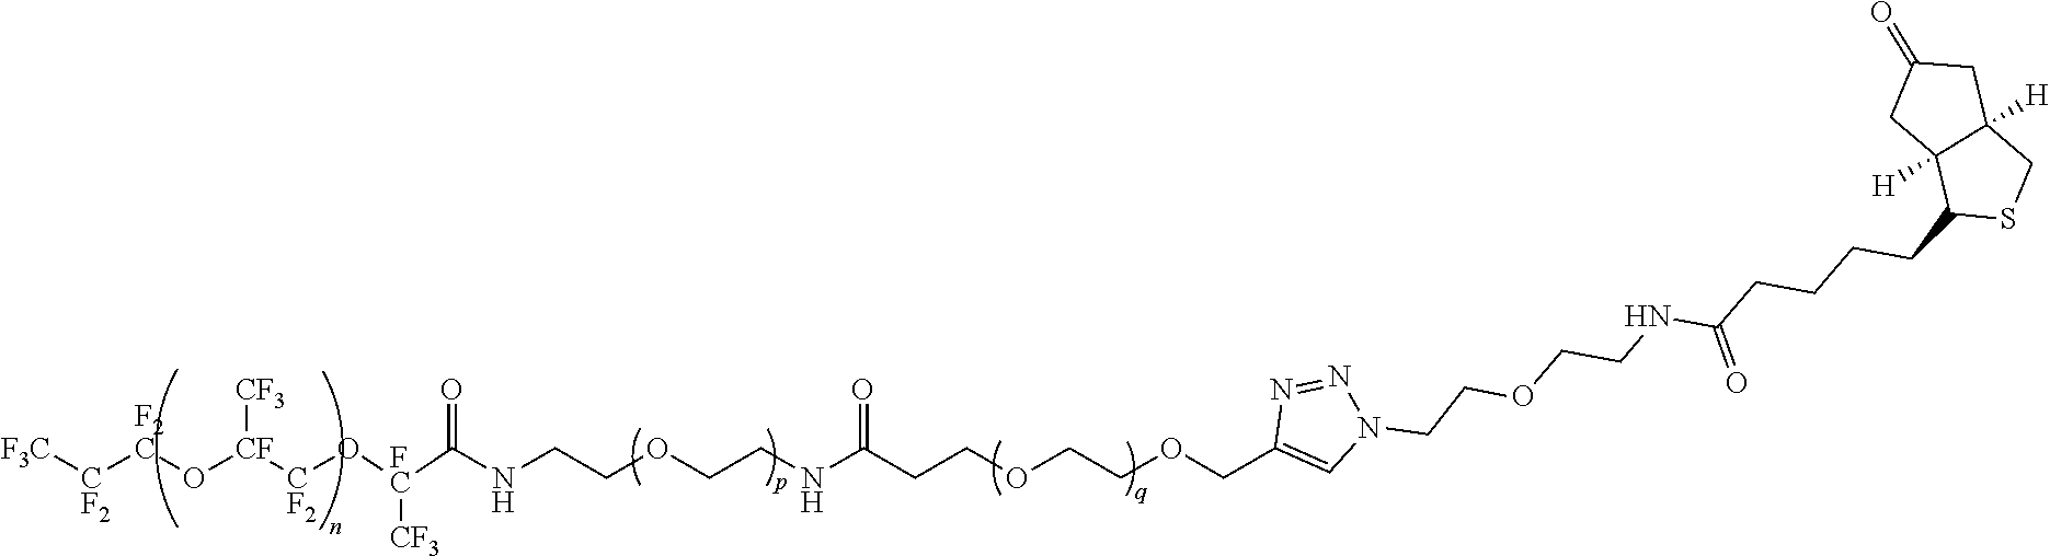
[F3C][CF2][F2C]O[CF]([CF2]O[FC](C(NCCOCCNC(CCOCCOCC1=CN(CCOCCNC(CCCCC2SCC3([H])C2([H])CC(=O)C3)=O)N=N1)=O)=O)[CF3])[CF3]
